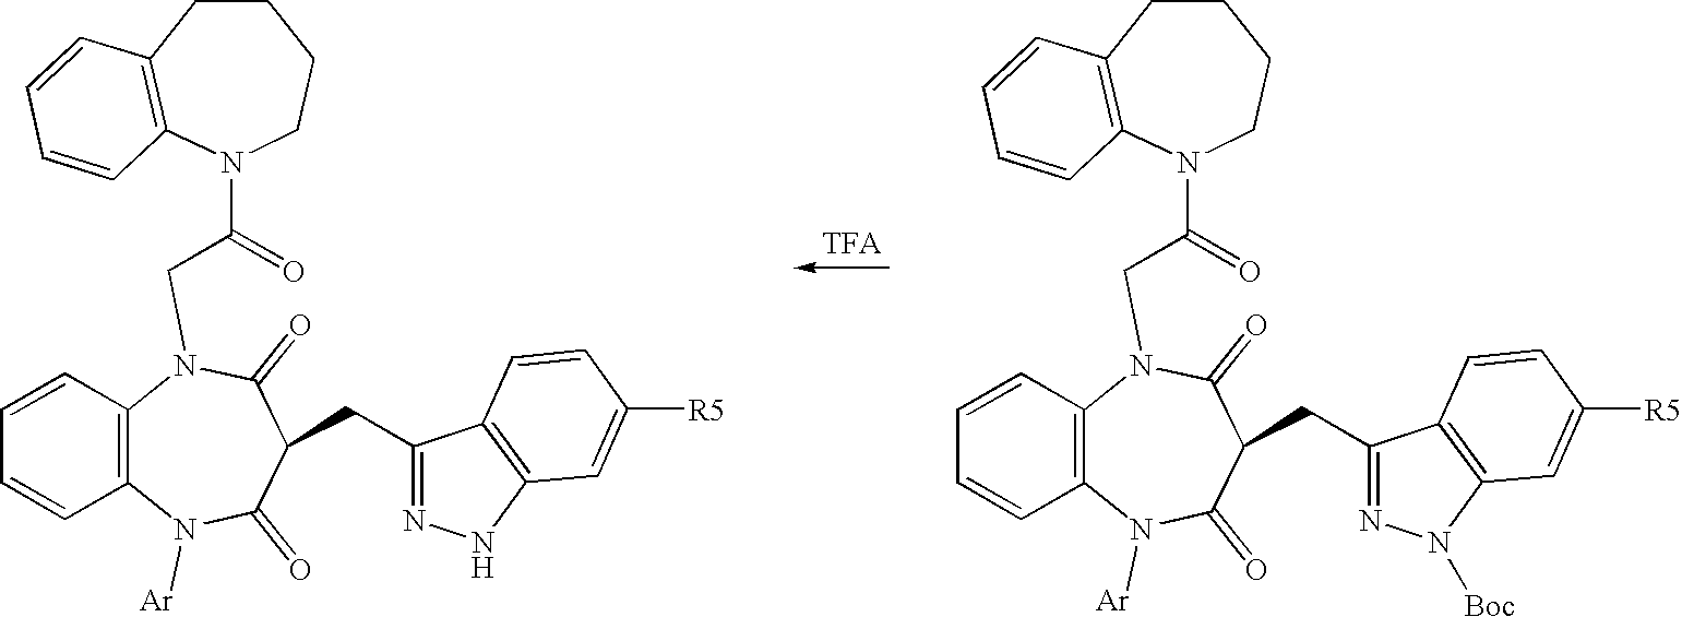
C1CC2=C(N(C(=O)CN3C4=C(C=CC=C4)N([Ar])C(=O)C(CC4=NNC5=C4C=CC([R5])=C5)C3=O)CC1)C=CC=C2.C1CC2=C(N(C(=O)CN3C4=C(C=CC=C4)N([Ar])C(=O)C(CC4=NN([Boc])C5=C4C=CC([R5])=C5)C3=O)CC1)C=CC=C2
